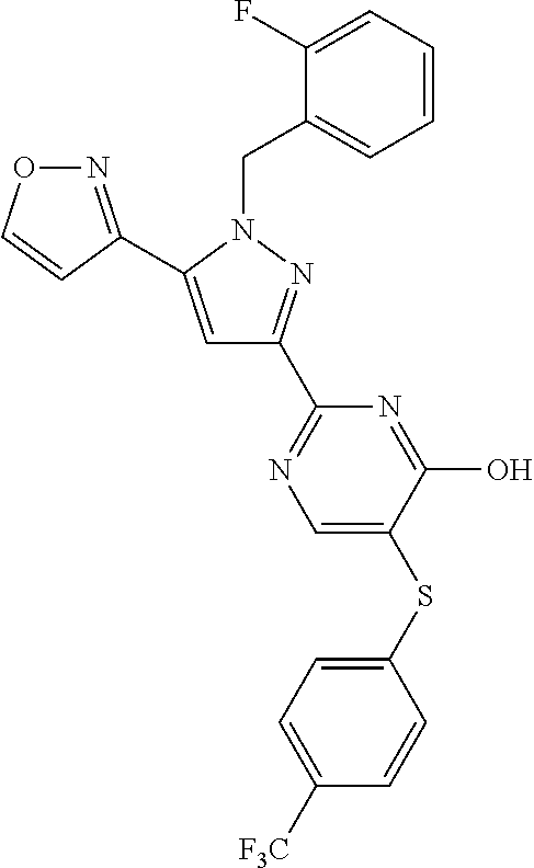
N1=C(C2=CC(C3=NC=C(SC4=CC=C([F3C])C=C4)C(O)=N3)=NN2CC2=CC=CC=C2F)C=CO1
